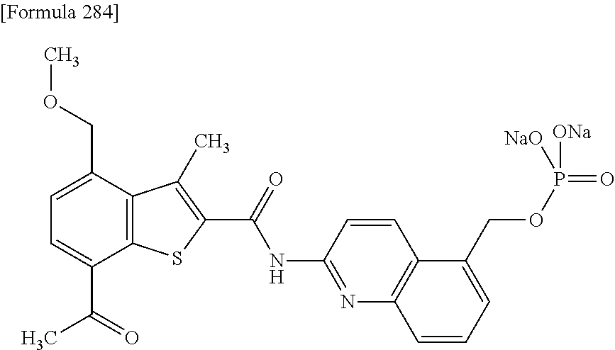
C1=C(C(=O)C)C2=C(C(COC)=C1)C(C)=C(C(=O)NC1=NC3=C(C=C1)C(COP([ONa])(=O)[NaO])=CC=C3)S2
